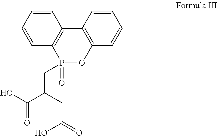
C1=CC=CC2=C1P(=O)(CC(CC(=O)O)C(O)=O)OC1=C2C=CC=C1
